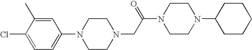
C1=C(C)C(Cl)=CC=C1N1CCN(CC(N2CCN(C3CCCCC3)CC2)=O)CC1
